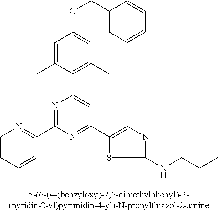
C1=C(C)C(C2=CC(C3=CN=C(NCCC)S3)=NC(C3=NC=CC=C3)=N2)=C(C)C=C1OCC1=CC=CC=C1
